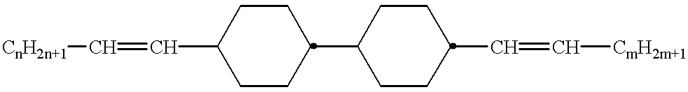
[CnH2n+1]C=CC1CCC(C2CCC(C=C[CmH2m+1])CC2)CC1
